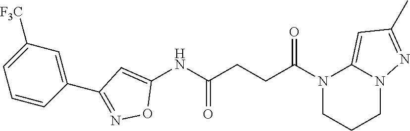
N1(C(CCC(NC2=CC(C3=CC([F3C])=CC=C3)=NO2)=O)=O)CCCN2C1=CC(C)=N2
